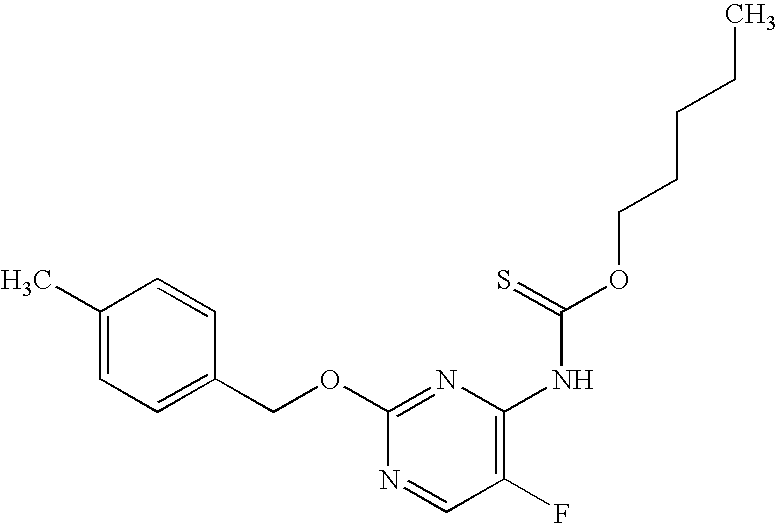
C1(C)=CC=C(COC2=NC(NC(OCCCCC)=S)=C(F)C=N2)C=C1
